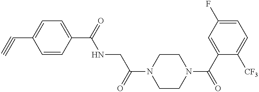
C1=CC(C(=O)NCC(N2CCN(C(C3=CC(F)=CC=C3[CF3])=O)CC2)=O)=CC=C1C#C
